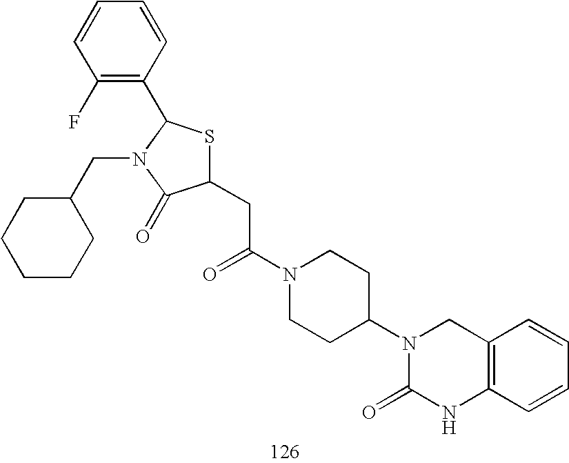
C1(CC(N2CCC(N3C(=O)NC4=C(C3)C=CC=C4)CC2)=O)SC(C2=C(F)C=CC=C2)N(CC2CCCCC2)C1=O
